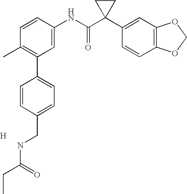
C1=CC(NC(C2(C3=CC4=C(C=C3)OCO4)CC2)=O)=CC(C2=CC=C(CNC(CC)=O)C=C2)=C1C.[H]
